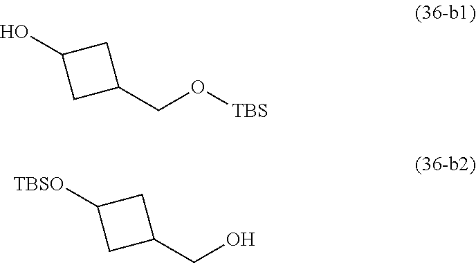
OC1CC(CO[TBS])C1.[TBSO]C1CC(CO)C1
